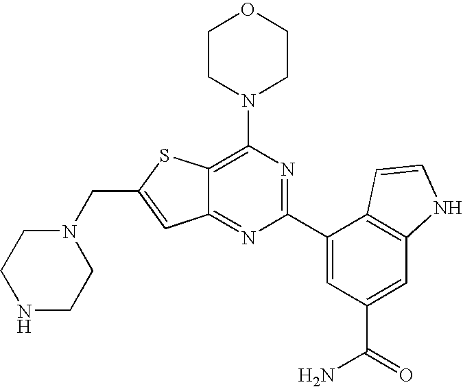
N1(CC2=CC3=NC(C4=CC(C(N)=O)=CC5=C4C=CN5)=NC(N4CCOCC4)=C3S2)CCNCC1
